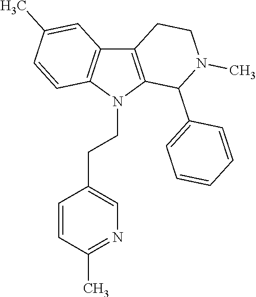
C12=C(N(CCC3=CN=C(C)C=C3)C3=C1C=C(C)C=C3)C(C1=CC=CC=C1)N(C)CC2
